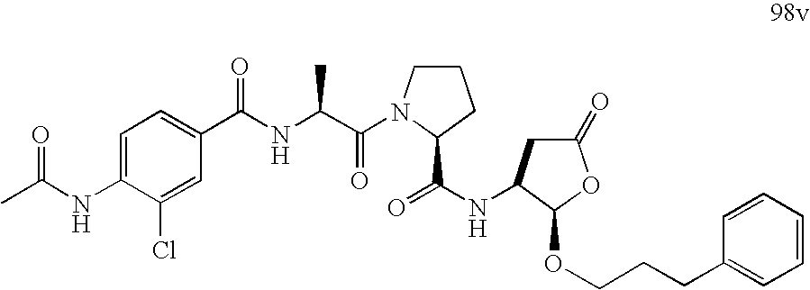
N(C1=CC=C(C(NC(C(=O)N2CCCC2C(=O)NC2CC(=O)OC2OCCCC2=CC=CC=C2)C)=O)C=C1Cl)C(C)=O
